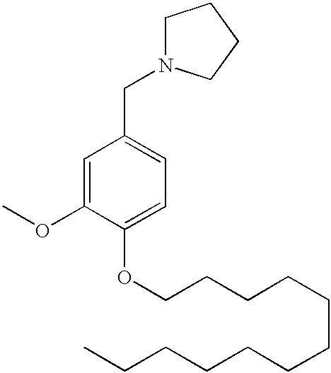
C(C1=CC=C(OCCCCCCCCCCCC)C(OC)=C1)N1CCCC1
